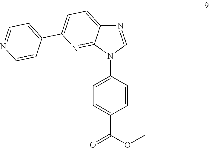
C1=C(N2C=NC3=CC=C(C4=CC=NC=C4)N=C23)C=CC(C(OC)=O)=C1
